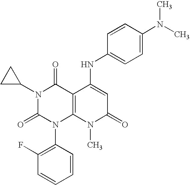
N1(C2CC2)C(=O)N(C2=C(F)C=CC=C2)C2=C(C1=O)C(NC1=CC=C(N(C)C)C=C1)=CC(=O)N2C
